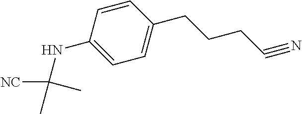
C1=CC(NC([NC])(C)C)=CC=C1CCCC#N
